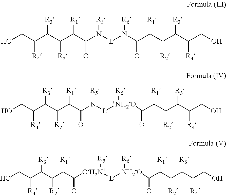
OCC(C(C(C(C(N([L]N(C(C(C(C(C(CO)[R4])[R3])[R2])[R1])=O)[R6])[R5])=O)[R1])[R2])[R3])[R4].OCC(C(C(C(C(N([L][+NH2-O]([R6])C(C(C(C(C(CO)[R4])[R3])[R2])[R1])=O)[R5])=O)[R1])[R2])[R3])[R4].OCC(C(C(C(C([O-H2N+]([L][+NH2-O](C(C(C(C(C(CO)[R4])[R3])[R2])[R1])=O)[R6])[R5])=O)[R1])[R2])[R3])[R4]
